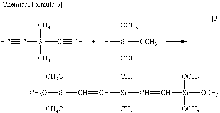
[CH3O][Si]([CH3O])(C=C[Si](C=C[Si]([OCH3])([OCH3])[OCH3])(C)C)[CH3O].C#C[Si](C#C)(C)(C)C.[H][Si]([OCH3])([OCH3])[OCH3]
